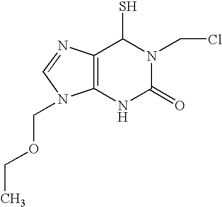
C12=C(N=CN1COCC)C(S)N(CCl)C(=O)N2
